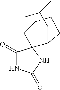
C1(=O)NC(=O)NC12C1CC3CC2CC(C3)C1
